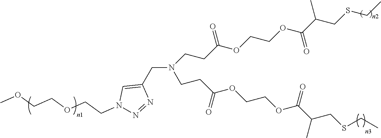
N(CC1=CN(CCOCCOC)N=N1)(CCC(OCCOC(C(C)CSCC)=O)=O)CCC(OCCOC(C(C)CSCC)=O)=O
